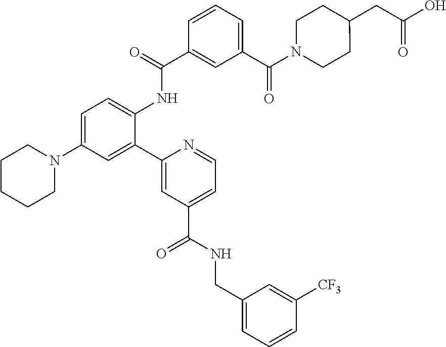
C1CCCN(C2=CC=C(NC(C3=CC(C(N4CCC(CC(O)=O)CC4)=O)=CC=C3)=O)C(C3=CC(C(=O)NCC4=CC=CC([CF3])=C4)=CC=N3)=C2)C1
